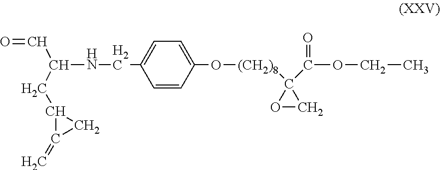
C1=C(CNC(C=O)CC2C(=C)C2)C=CC(O[(CH2)8]C2(C(=O)OCC)OC2)=C1
